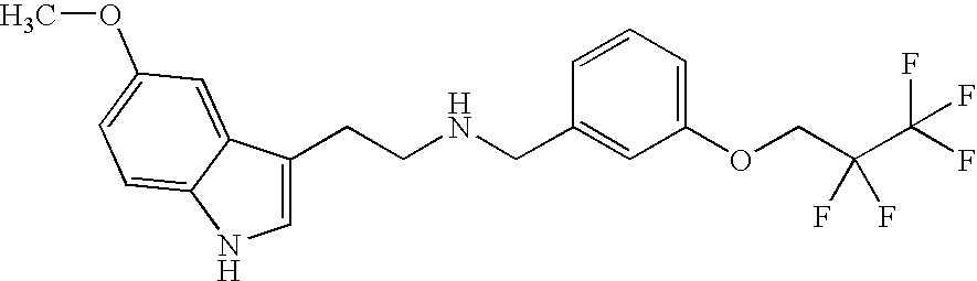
C1=C(CCNCC2=CC(OCC(C(F)(F)F)(F)F)=CC=C2)C2=CC(OC)=CC=C2N1
